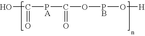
OC([PA]C(O[PB]O[H])=O)=O
